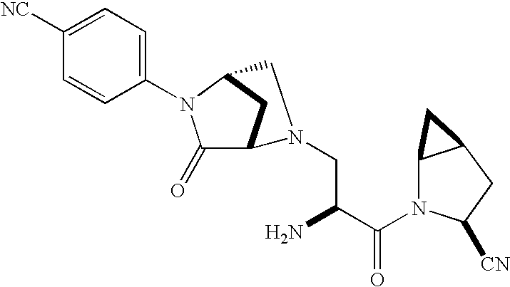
C1(=O)C2CC(N1C1=CC=C([NC])C=C1)CN2CC(C(N1C2C(CC1[CN])C2)=O)N
